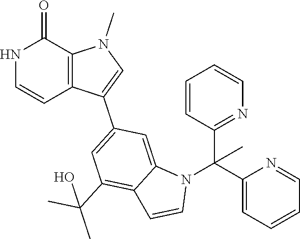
N1C=CC2=C(C1=O)N(C)C=C2C1=CC(C(C)(C)O)=C2C(=C1)N(C(C1=CC=CC=N1)(C)C1=NC=CC=C1)C=C2
